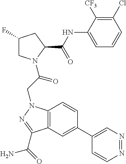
C12=C(C=C(C3=CN=NC=C3)C=C1)C(C(=O)N)=NN2CC(N1CC(F)CC1C(NC1=CC=CC(Cl)=C1[CF3])=O)=O
